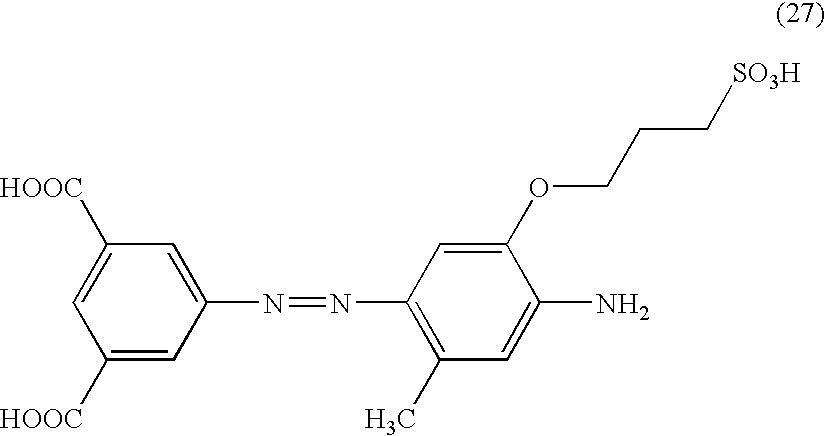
C1([HOOC])=CC([HOOC])=CC(N=NC2=C(C)C=C(N)C(OCCC[SO3H])=C2)=C1
